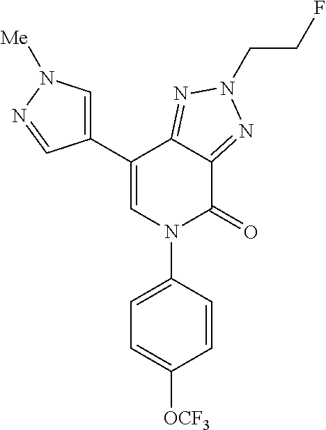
C1(C2=CN([Me])N=C2)=CN(C2=CC=C([OCF3])C=C2)C(=O)C2=NN(CCF)N=C12
